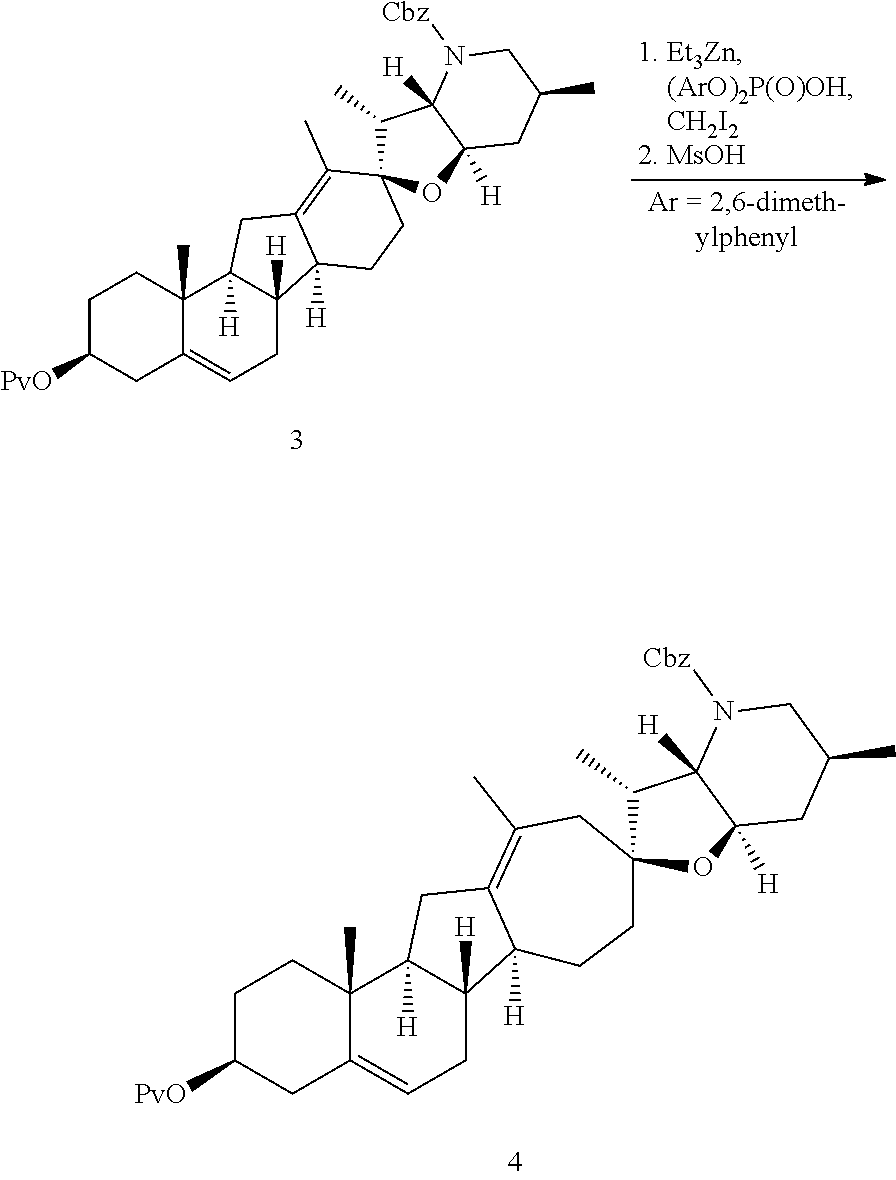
C1C([PvO])CC2=CCC3([H])C([H])(C2(C)C1)CC1=C(C)C2(CCC31[H])C(C)C1([H])C([H])(O2)CC(C)CN1[Cbz].C1C([PvO])CC2=CCC3([H])C([H])(C2(C)C1)CC1=C(C)CC2(C(C)C4([H])C([H])(O2)CC(C)CN4[Cbz])CCC31[H]
